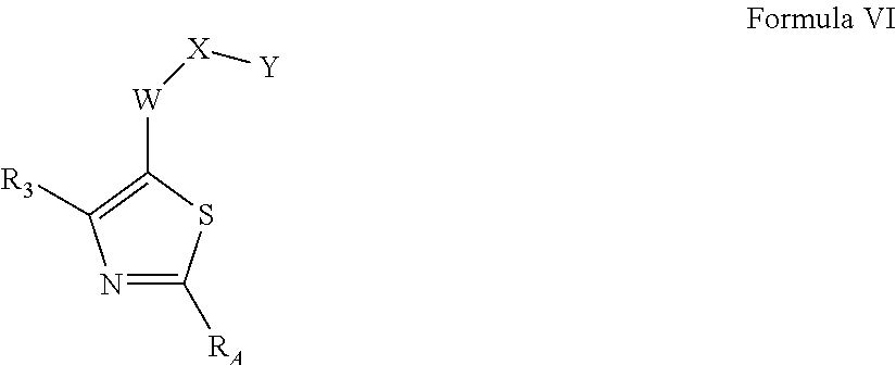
N1=C([RA])SC([W][X][Y])=C1[R3]
